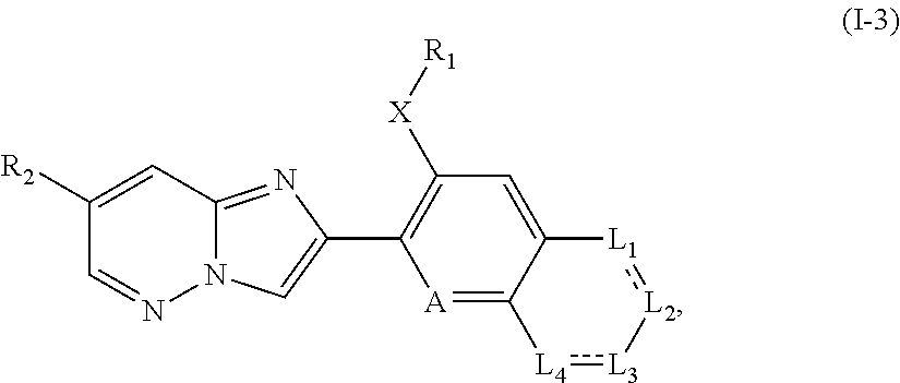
C1([R2])=CC2=NC(C3=C([X][R1])C=C4C(=[A]3)[L4]:[L3][L2]:[L1]4)=CN2N=C1
